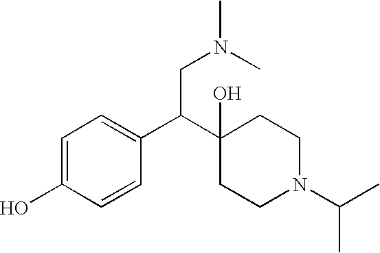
C1=C(O)C=CC(C(C2(O)CCN(C(C)C)CC2)CN(C)C)=C1
